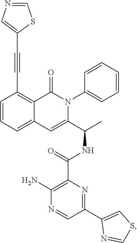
C1=CC=C2C(=C1C#CC1=CN=CS1)C(=O)N(C1=CC=CC=C1)C(C(C)NC(C1=C(N)N=CC(C3=CSC=N3)=N1)=O)=C2
